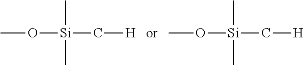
CO[Si](C[H])(C)C.CO[Si](C[H])(C)C
